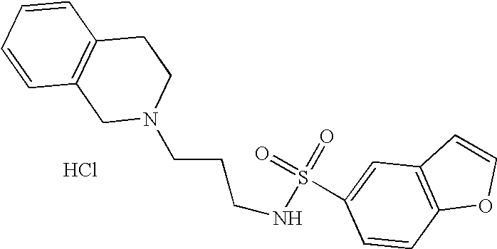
Cl.C(N1CC2=C(C=CC=C2)CC1)CCNS(=O)(=O)C1=CC2=C(OC=C2)C=C1
